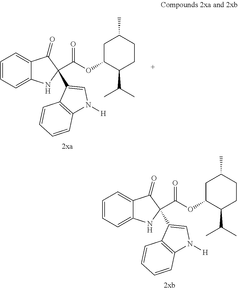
C1=CC=C2C(=C1)C(=O)C(C1=CN([H])C3=C1C=CC=C3)(C(OC1CC(C)CCC1C(C)C)=O)N2.C1=CC=C2C(=C1)C(=O)C(C1=CN([H])C3=C1C=CC=C3)(C(OC1CC(C)CCC1C(C)C)=O)N2
